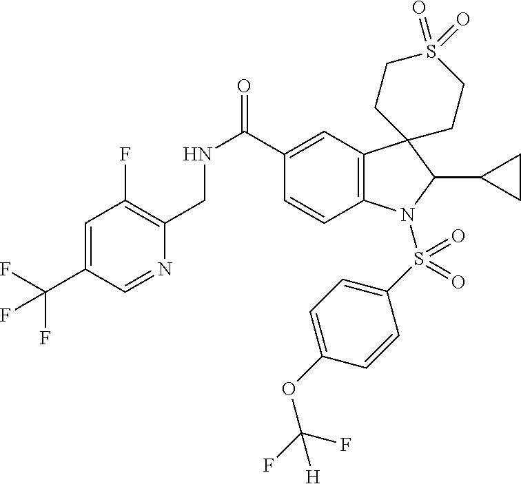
C1=C(C(F)(F)F)C=NC(CNC(=O)C2=CC3=C(C=C2)N(S(C2=CC=C(OC(F)([H])F)C=C2)(=O)=O)C(C2CC2)C32CCS(=O)(=O)CC2)=C1F
